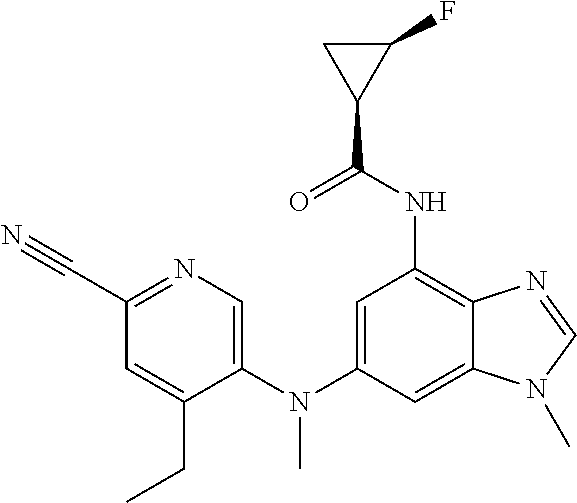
C1=C(N(C2=CC(NC(=O)C3C(F)C3)=C3C(=C2)N(C)C=N3)C)C(CC)=CC(C#N)=N1
